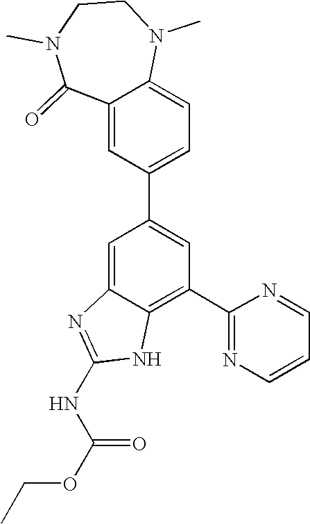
C1=C2C(=C(C3=NC=CC=N3)C=C1C1=CC=C3C(=C1)C(=O)N(C)CCN3C)NC(NC(OCC)=O)=N2
